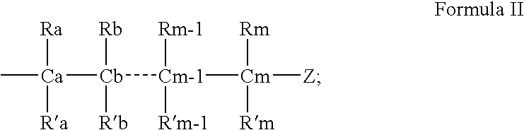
C[Ca]([Cb]([Rb])([Rb])[Cm-1]([Cm]([Z])([Rm])[Rm])([Rm-1])[Rm-1])([Ra])[Ra]
